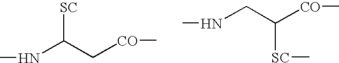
N(C(C[CO]C)[SC])C.N(CC([CO]C)[SC]C)C
